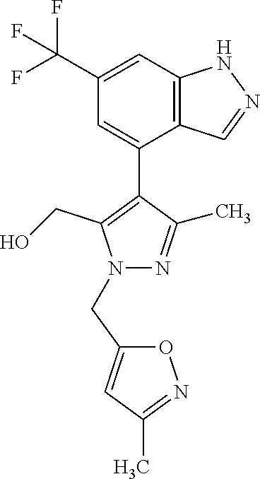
C1(C(F)(F)F)=CC2=C(C=NN2)C(C2=C(CO)N(CC3=CC(C)=NO3)N=C2C)=C1
